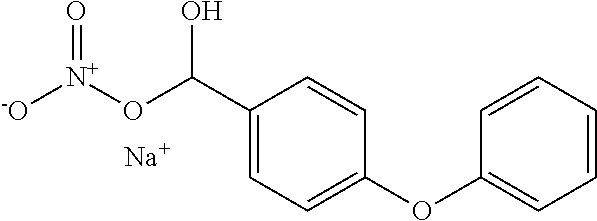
C1(C(O[N+]([-O])=O)O)=CC=C(OC2=CC=CC=C2)C=C1.[Na]
